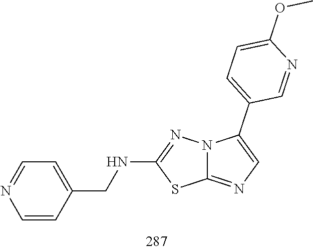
C1=CN=CC=C1CNC1=NN2C(=NC=C2C2=CC=C(OC)N=C2)S1
